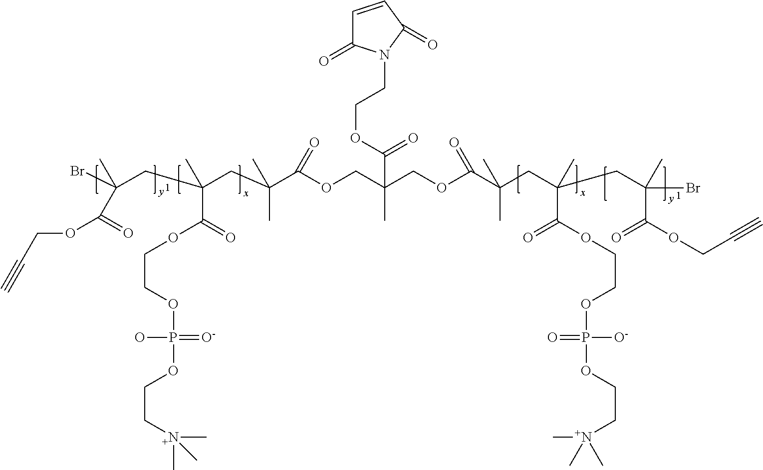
BrC(CC(CC(C(OCC(COC(C(CC(CC(Br)(C(OCC#C)=O)C)(C)C(=O)OCCOP([O-])(=O)OCC[N+](C)(C)C)(C)C)=O)(C)C(=O)OCCN1C(=O)C=CC1=O)=O)(C)C)(C)C(=O)OCCOP(O)(=[O-])OCC[N+](C)(C)C)(C)C(OCC#C)=O
